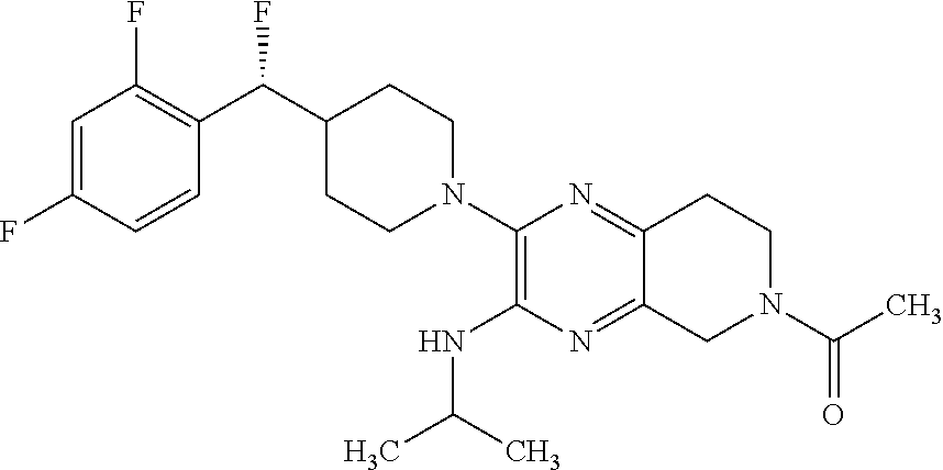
C1=C(F)C=CC(C(C2CCN(C3=C(NC(C)C)N=C4C(=N3)CCN(C(C)=O)C4)CC2)F)=C1F
